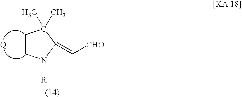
C1CN([R])C(=C[CHO])C1(C)C.[Q]
